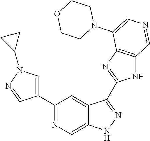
C1(C2=CN(C3CC3)N=C2)=NC=C2C(=C1)C(C1=NC3=C(N1)C=NC=C3N1CCOCC1)=NN2
